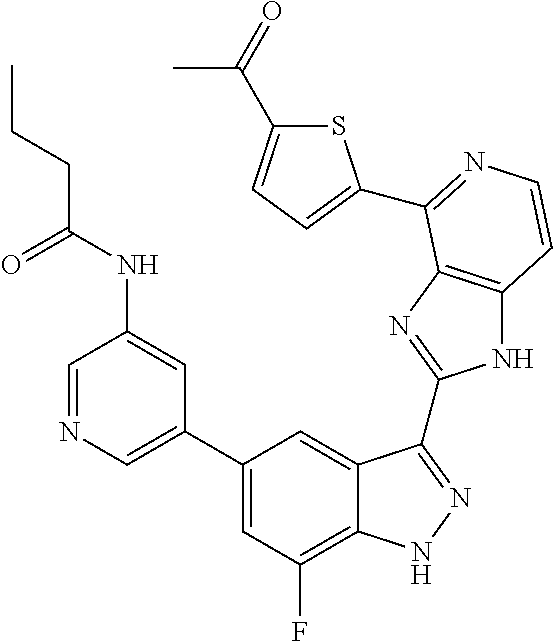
C1=C(C2=CC(F)=C3C(=C2)C(C2=NC4=C(N2)C=CN=C4C2=CC=C(C(=O)C)S2)=NN3)C=C(NC(CCC)=O)C=N1
